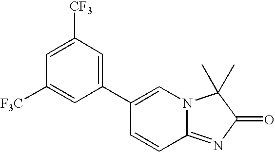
C12=NC(=O)C(C)(C)N1C=C(C1=CC([CF3])=CC([F3C])=C1)C=C2
